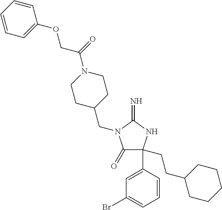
C1(=O)C(C2=CC(Br)=CC=C2)(CCC2CCCCC2)NC(=N)N1CC1CCN(C(COC2=CC=CC=C2)=O)CC1
